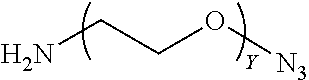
NCCO[N3]
